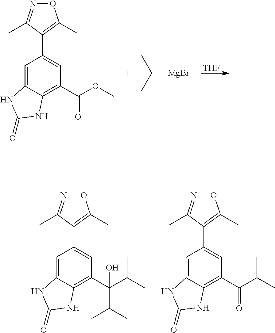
O1N=C(C)C(C2=CC(C(=O)OC)=C3C(=C2)NC(=O)N3)=C1C.[THF].CC(C)[MgBr].O1N=C(C)C(C2=CC(C(C(C)C)(C(C)C)O)=C3C(=C2)NC(=O)N3)=C1C.O1N=C(C)C(C2=CC(C(=O)C(C)C)=C3C(=C2)NC(=O)N3)=C1C
